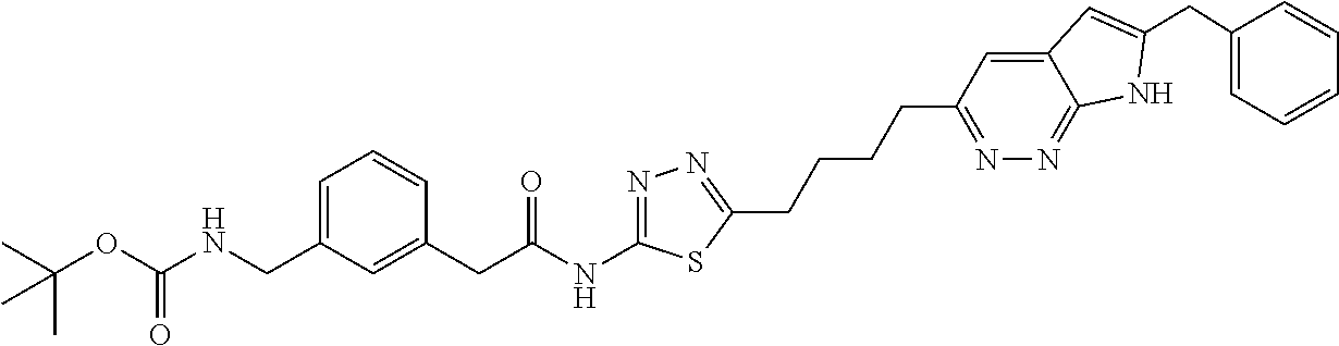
C12=CC(CCCCC3=NN=C(NC(CC4=CC(CNC(OC(C)(C)C)=O)=CC=C4)=O)S3)=NN=C1NC(CC1=CC=CC=C1)=C2
